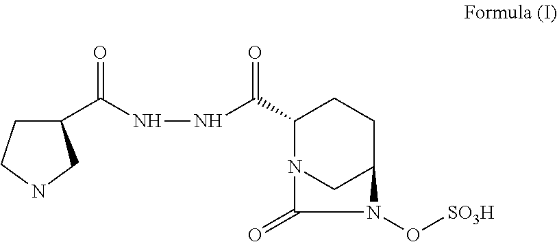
C1(C(NNC(C2N3CC(CC2)N(O[SO3H])C3=O)=O)=O)CCNC1
